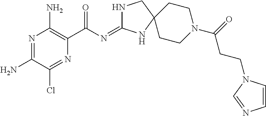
N1=C(N)C(Cl)=NC(C(N=C2NCC3(N2)CCN(C(=O)CCN2C=CN=C2)CC3)=O)=C1N
